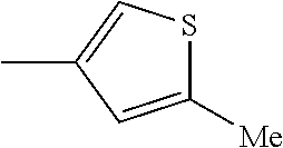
C1([Me])=CC(C)=CS1
